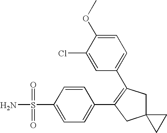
C12(CC(C3=CC=C(OC)C(Cl)=C3)=C(C3=CC=C(S(N)(=O)=O)C=C3)C1)CC2
